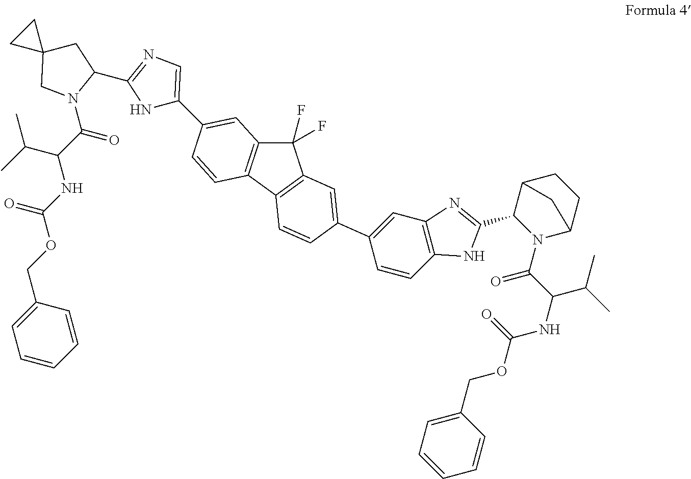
C1C2(CN(C(=O)C(C(C)C)NC(OCC3=CC=CC=C3)=O)C1C1=NC=C(C3=CC4=C(C5=C(C4(F)F)C=C(C4=CC6=C(C=C4)NC(C4N(C(=O)C(C(C)C)NC(=O)OCC7=CC=CC=C7)C7CCC4C7)=N6)C=C5)C=C3)N1)CC2
